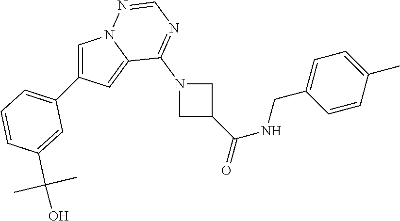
C1=C(C2=CC=CC(C(O)(C)C)=C2)C=C2N1N=CN=C2N1CC(C(=O)NCC2=CC=C(C)C=C2)C1
